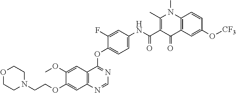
C1=NC2=C(C=C(OC)C(OCCN3CCOCC3)=C2)C(OC2=CC=C(NC(C3=C(C)N(C)C4=C(C3=O)C=C(O[CF3])C=C4)=O)C=C2F)=N1
